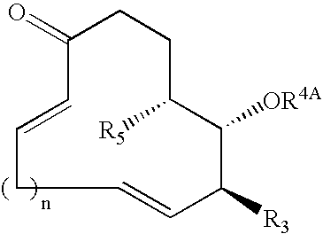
C1(=O)C=CCC=CC([R3])C([OR4A])C([R5])CC1
